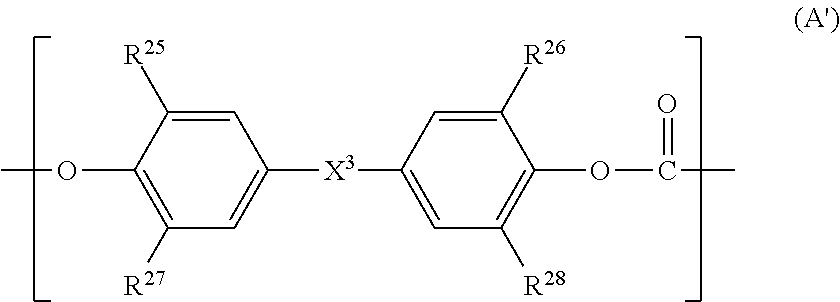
COC1=C([R27])C=C([X3]C2=CC([R28])=C(OC(=O)C)C([R26])=C2)C=C1[R25]
